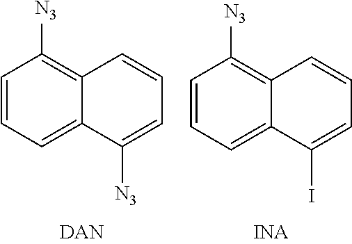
C1=CC=C2C(=C1[N3])C=CC=C2I.C1=CC=C2C(=C1[N3])C=CC=C2[N3]
